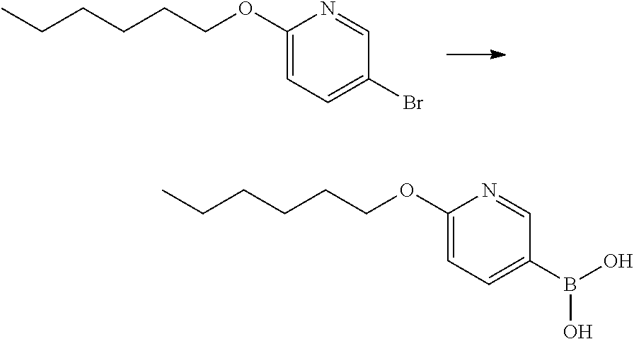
CCCCCCOC1=CC=C(Br)C=N1.CCCCCCOC1=CC=C(B(O)O)C=N1
